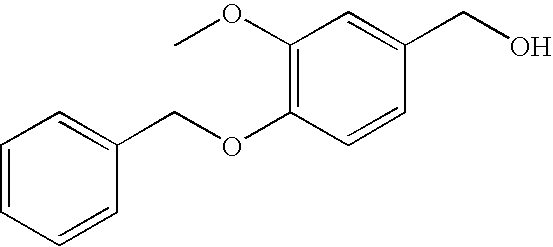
C1(OC)=C(OCC2=CC=CC=C2)C=CC(CO)=C1
